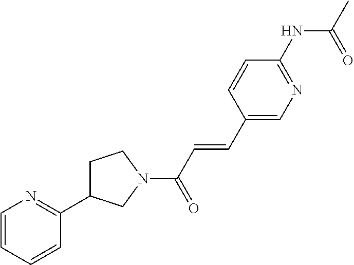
C1=CC=CC(C2CCN(C(C=CC3=CN=C(NC(=O)C)C=C3)=O)C2)=N1
